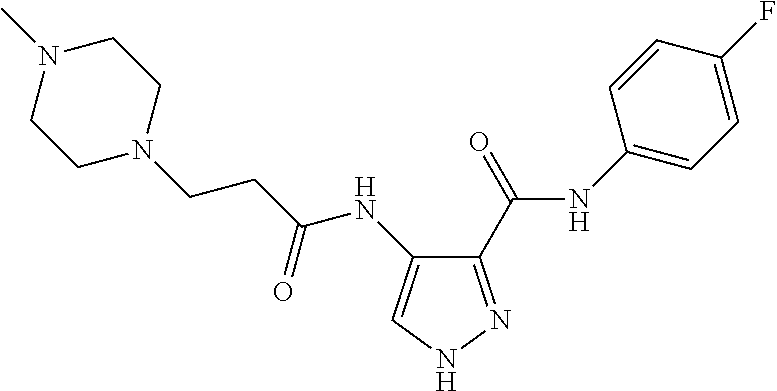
C1(C(NC2=CC=C(F)C=C2)=O)=NNC=C1NC(CCN1CCN(C)CC1)=O
